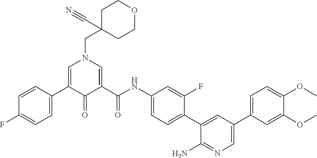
C1C(CN2C=C(C3=CC=C(F)C=C3)C(=O)C(C(NC3=CC=C(C4=CC(C5=CC=C(OC)C(OC)=C5)=CN=C4N)C(F)=C3)=O)=C2)(C#N)CCOC1
